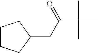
C1CCC(CC(C(C)(C)C)=O)C1
